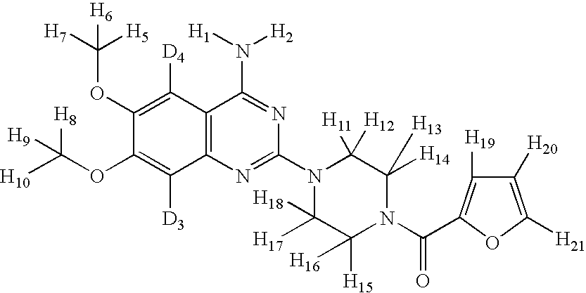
C12=C(N=C(N3C([H18])([H17])C([H15])([H16])N(C(=O)C4=C([H19])C([H20])=C([H21])O4)C([H13])([H14])C3([H11])[H12])N=C1N([H1])[H2])C([D3])=C(OC([H10])([H8])[H9])C(OC([H7])([H5])[H6])=C2[D4]
